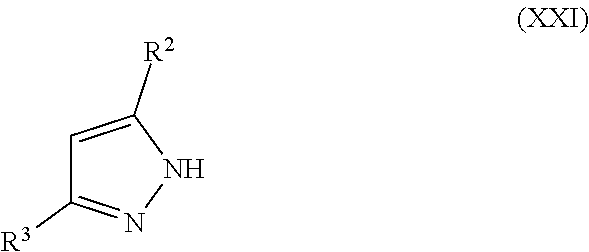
C1([R3])=NNC([R2])=C1
